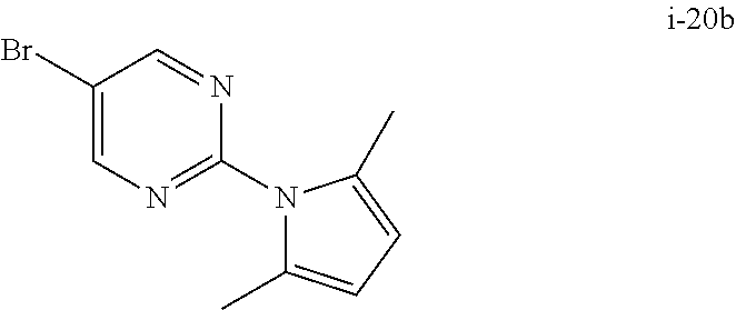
C1(Br)=CN=C(N2C(C)=CC=C2C)N=C1
